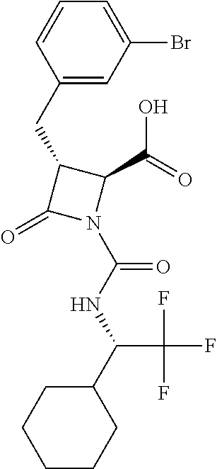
C1(CC2=CC(Br)=CC=C2)C(=O)N(C(NC(C2CCCCC2)C(F)(F)F)=O)C1C(=O)O
